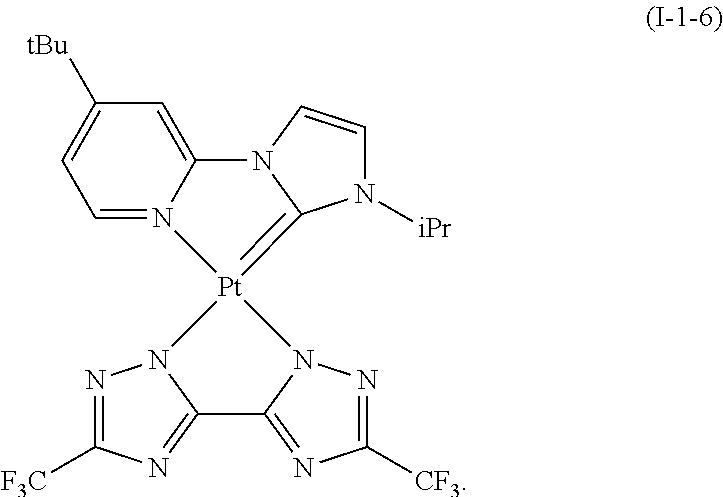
N1=C([F3C])N=C2N1[Pt]1(=C3N([iPr])C=CN3C3=CC([tBu])=CC=N31)N1N=C([CF3])N=C21
